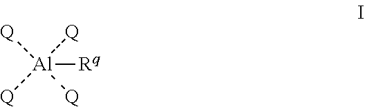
[Q][Al]([Q])([Q])([Q])[Rq]
